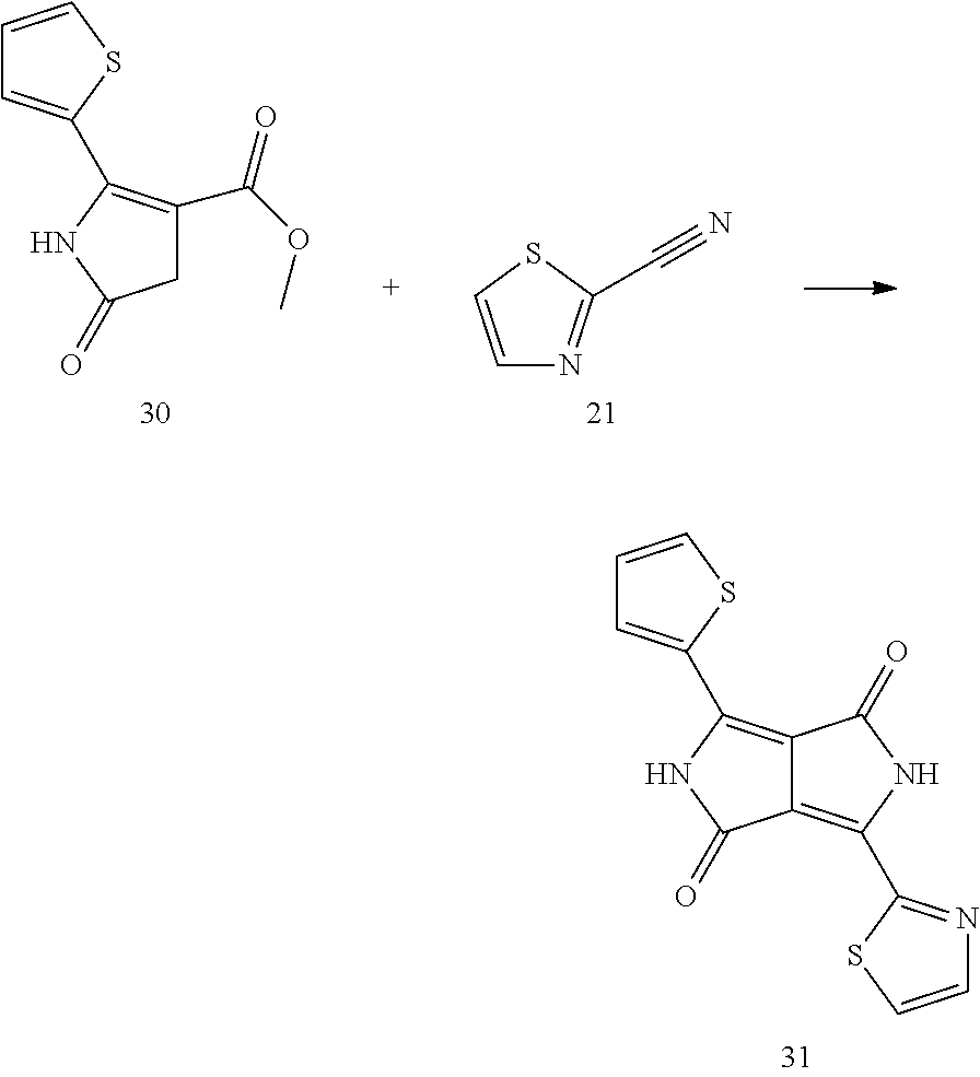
C12=C(C3=NC=CS3)NC(=O)C1=C(C1=CC=CS1)NC2=O.C1C(C(OC)=O)=C(C2=CC=CS2)NC1=O.C1=CSC(C#N)=N1
